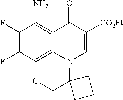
C1(F)=C(F)C2=C3C(=C1N)C(=O)C([CO2Et])=CN3C1(CO2)CCC1
